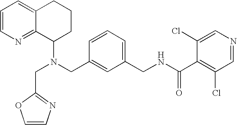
N(CC1=CC(CNC(C2=C(Cl)C=NC=C2Cl)=O)=CC=C1)(C1CCCC2=CC=CN=C12)CC1=NC=CO1
